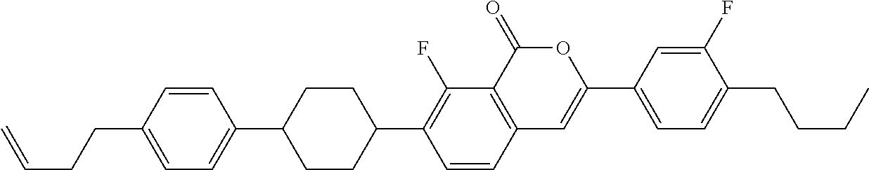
C12=C(C(=O)OC(C3=CC=C(CCCC)C(F)=C3)=C1)C(F)=C(C1CCC(C3=CC=C(CCC=C)C=C3)CC1)C=C2
